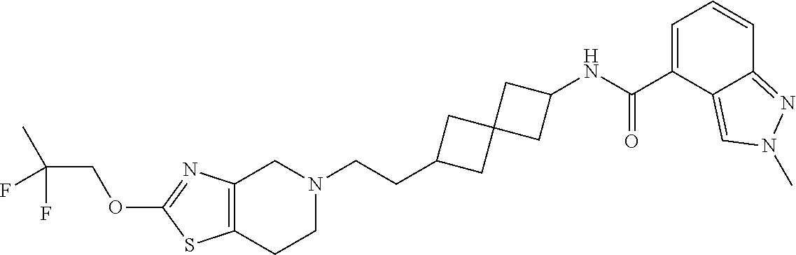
C12=C(CCN(CCC3CC4(C3)CC(NC(C3=CC=CC5=NN(C)C=C35)=O)C4)C1)SC(OCC(C)(F)F)=N2
